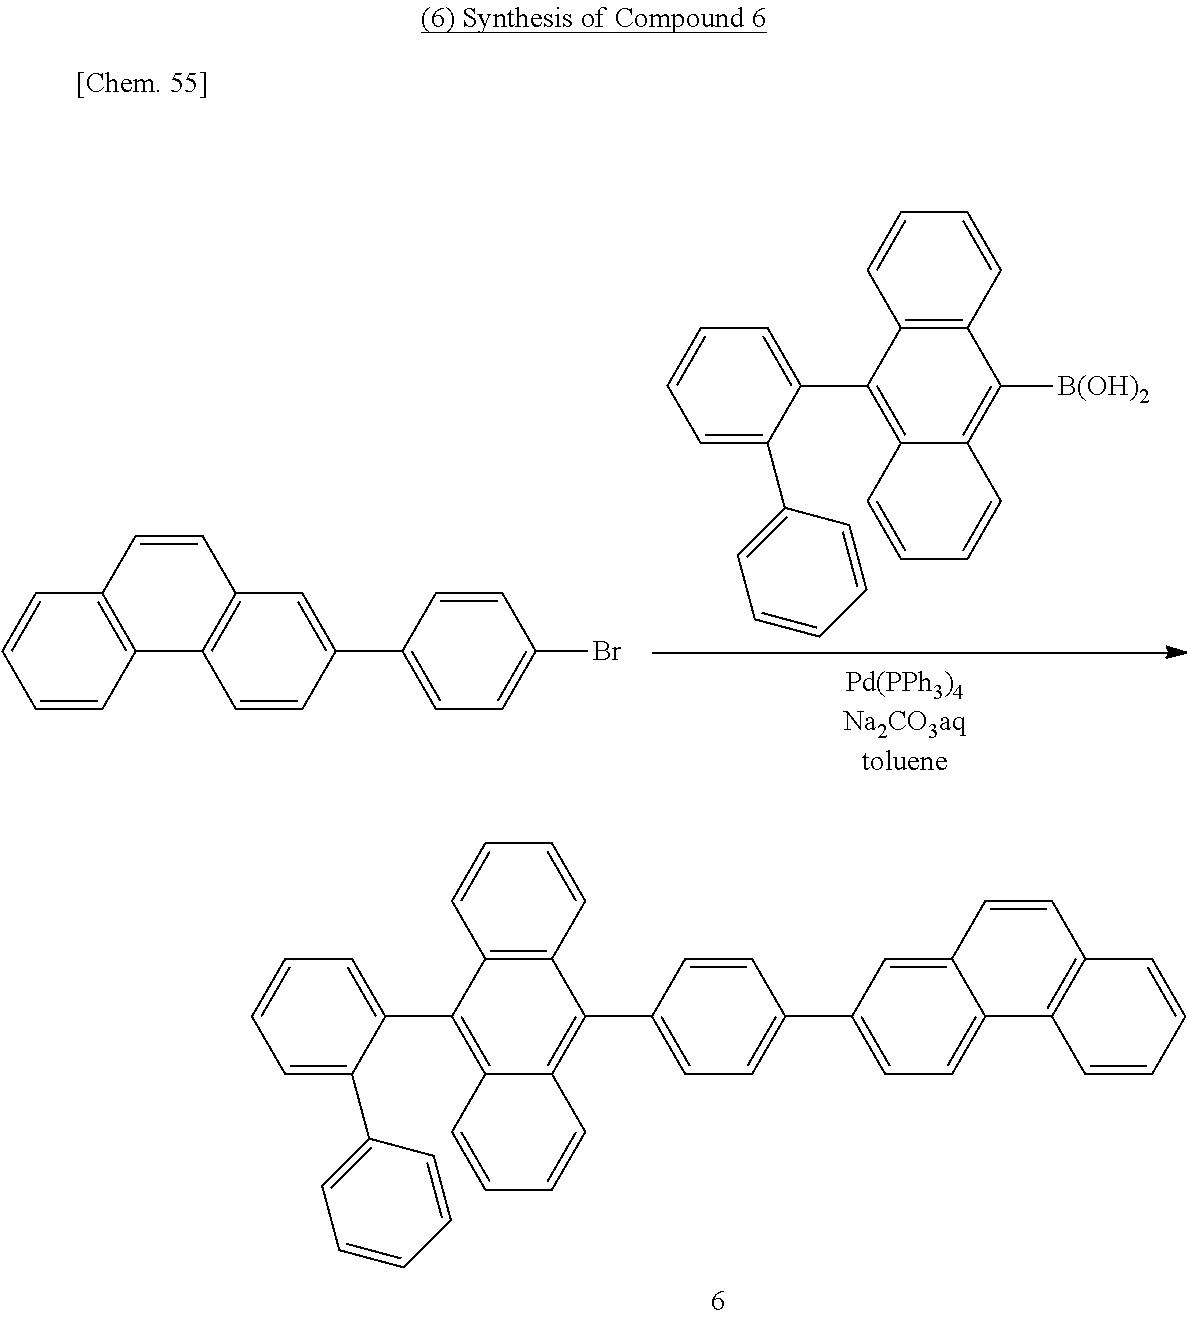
C1=CC2=C(C=C1)C=CC1=C2C=CC(C2=CC=C(Br)C=C2)=C1.C1=CC=C(C2=C3C(=C([B(OH)2])C4=C2C=CC=C4)C=CC=C3)C(C2=CC=CC=C2)=C1.C1=CC=C(C2=C3C(=C(C4=CC=C(C5=CC=C6C(=C5)C=CC5=C6C=CC=C5)C=C4)C4=C2C=CC=C4)C=CC=C3)C(C2=CC=CC=C2)=C1
